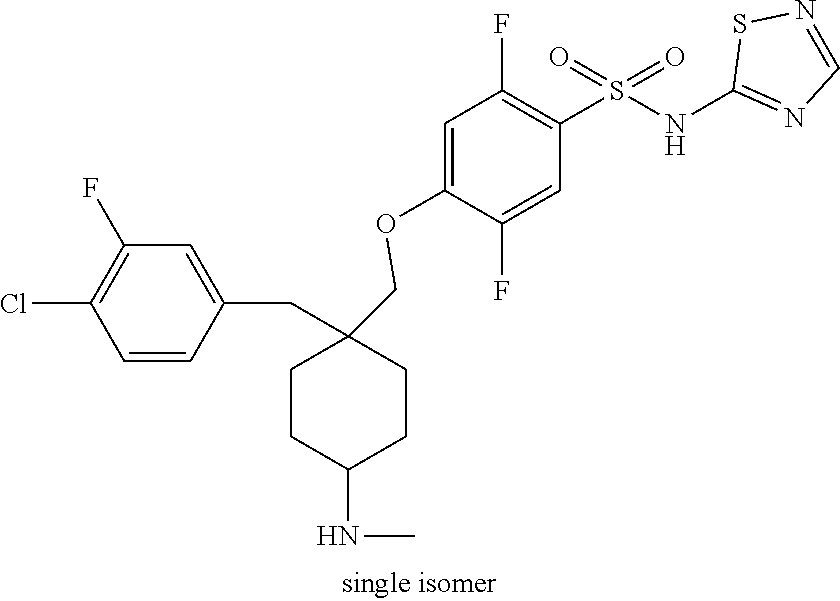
C1=C(OCC2(CC3=CC(F)=C(Cl)C=C3)CCC(NC)CC2)C(F)=CC(S(NC2=NC=NS2)(=O)=O)=C1F
